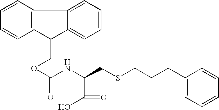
C1=CC2=C(C=C1)C1=CC=CC=C1C2COC(NC(CSCCCC1=CC=CC=C1)C(O)=O)=O
